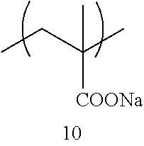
CCC(C)([COONa])C
